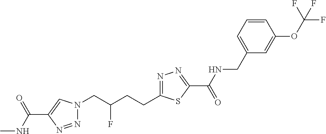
C1(C(NC)=O)=CN(CC(CCC2=NN=C(C(=O)NCC3=CC=CC(OC(F)(F)F)=C3)S2)F)N=N1
